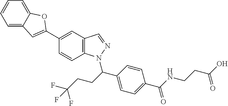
C1(C2=CC3=CC=CC=C3O2)=CC2=C(C=C1)N(C(C1=CC=C(C(NCCC(O)=O)=O)C=C1)CCC(F)(F)F)N=C2
